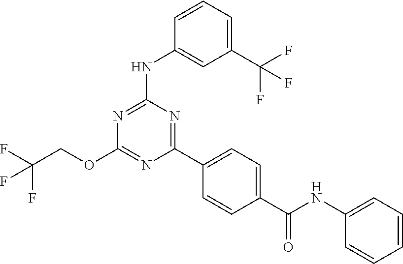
N(C1=NC(OCC(F)(F)F)=NC(C2=CC=C(C(=O)NC3=CC=CC=C3)C=C2)=N1)C1=CC(C(F)(F)F)=CC=C1
